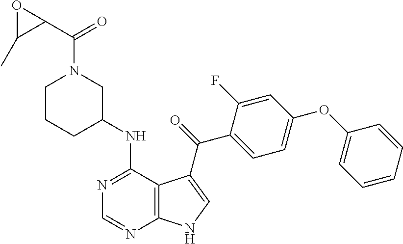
N1=C(NC2CN(C(C3OC3C)=O)CCC2)C2=C(N=C1)NC=C2C(=O)C1=CC=C(OC2=CC=CC=C2)C=C1F
